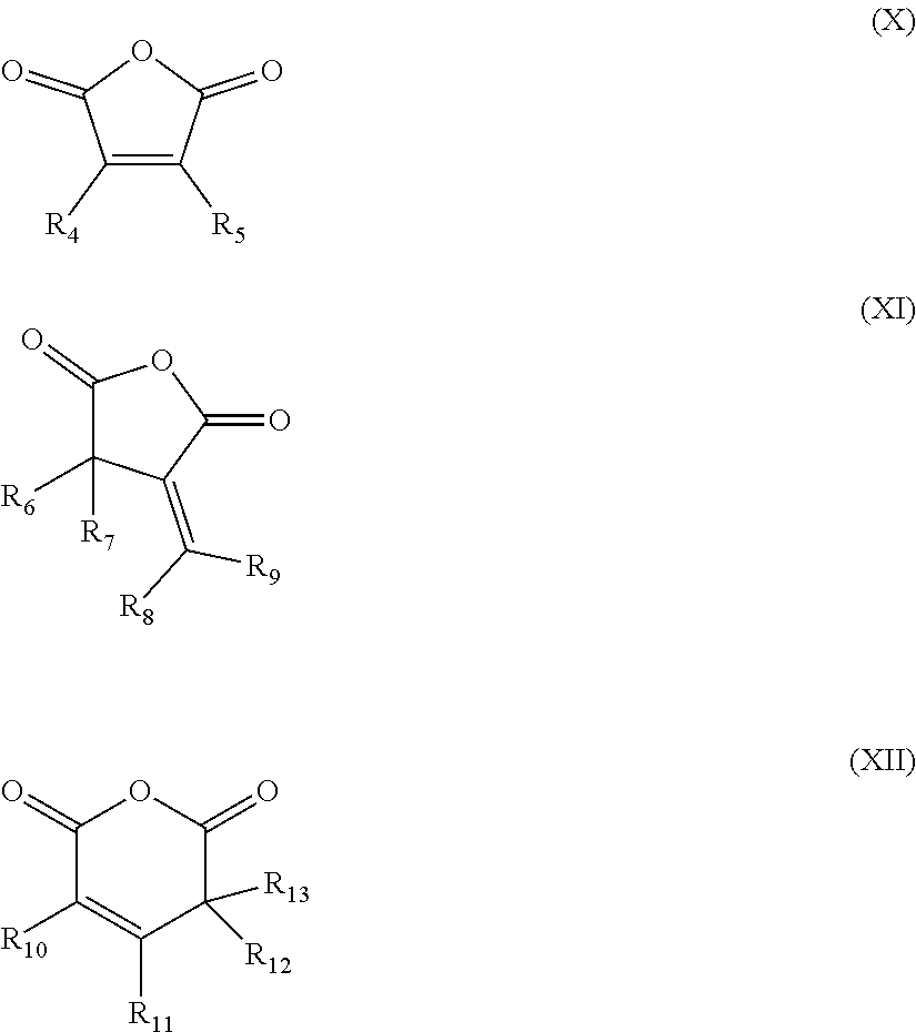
C1([R4])=C([R5])C(=O)OC1=O.C1(=O)C([R7])([R6])C(=C([R8])[R9])C(=O)O1.C1(=O)C([R10])=C([R11])C([R12])([R13])C(=O)O1
